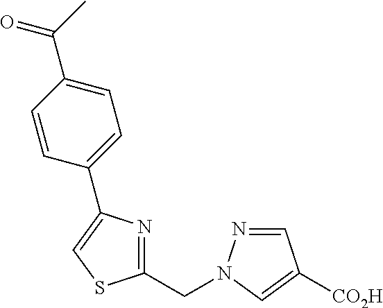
C1(CN2N=CC([CO2H])=C2)=NC(C2=CC=C(C(=O)C)C=C2)=CS1
